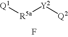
[R5a]([Y2][Q2])[Q1].F
